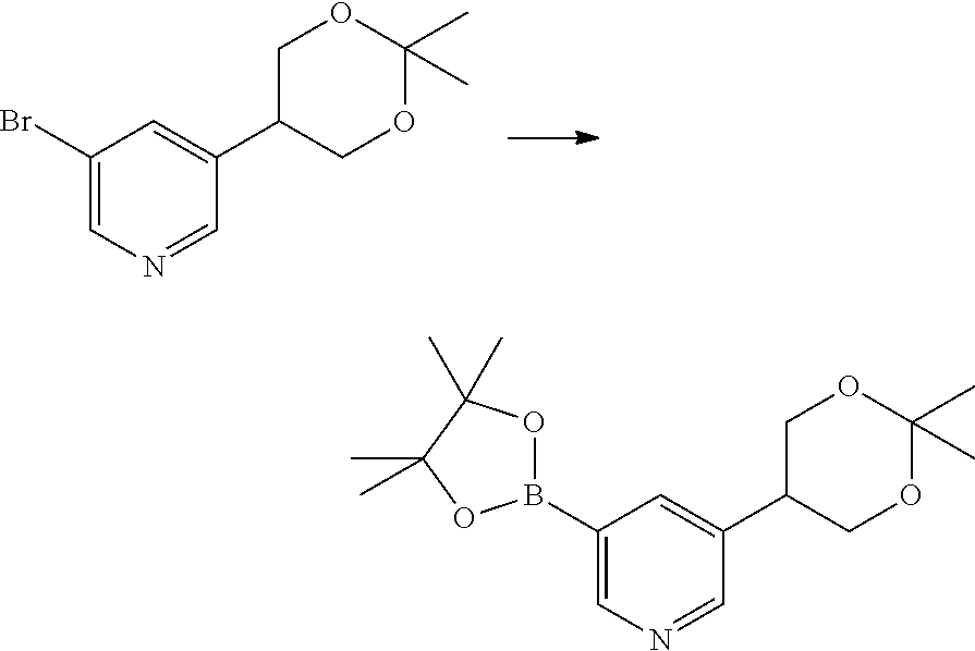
C1(Br)=CN=CC(C2COC(C)(C)OC2)=C1.C1(B2OC(C)(C)C(C)(C)O2)=CN=CC(C2COC(C)(C)OC2)=C1
